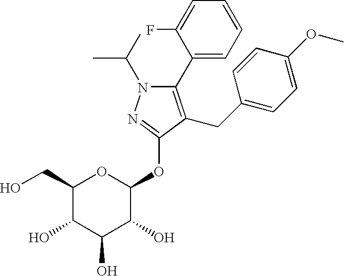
N1(C(C)C)C(C2=CC=CC=C2F)=C(CC2=CC=C(OC)C=C2)C(OC2OC(CO)C(O)C(O)C2O)=N1
